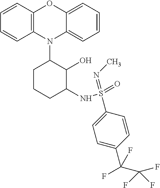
N1(C2CCCC(NS(=O)(=NC)C3=CC=C(C(C(F)(F)F)(F)F)C=C3)C2O)C2=C(C=CC=C2)OC2=CC=CC=C12
